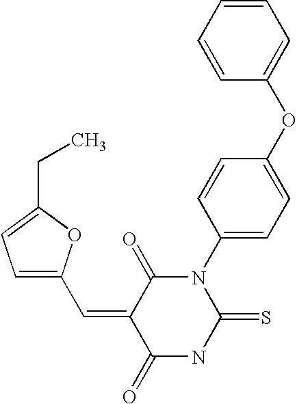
O=C1C(=CC2=CC=C(CC)O2)C(=O)N(C2=CC=C(OC3=CC=CC=C3)C=C2)C(=S)N1
